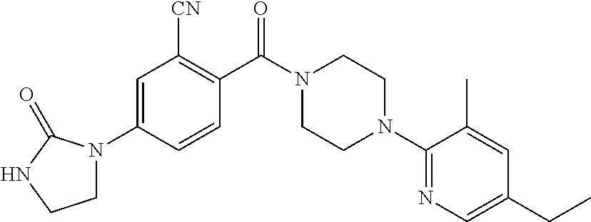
C1=C(N2CCNC2=O)C=CC(C(N2CCN(C3=NC=C(CC)C=C3C)CC2)=O)=C1[CN]
